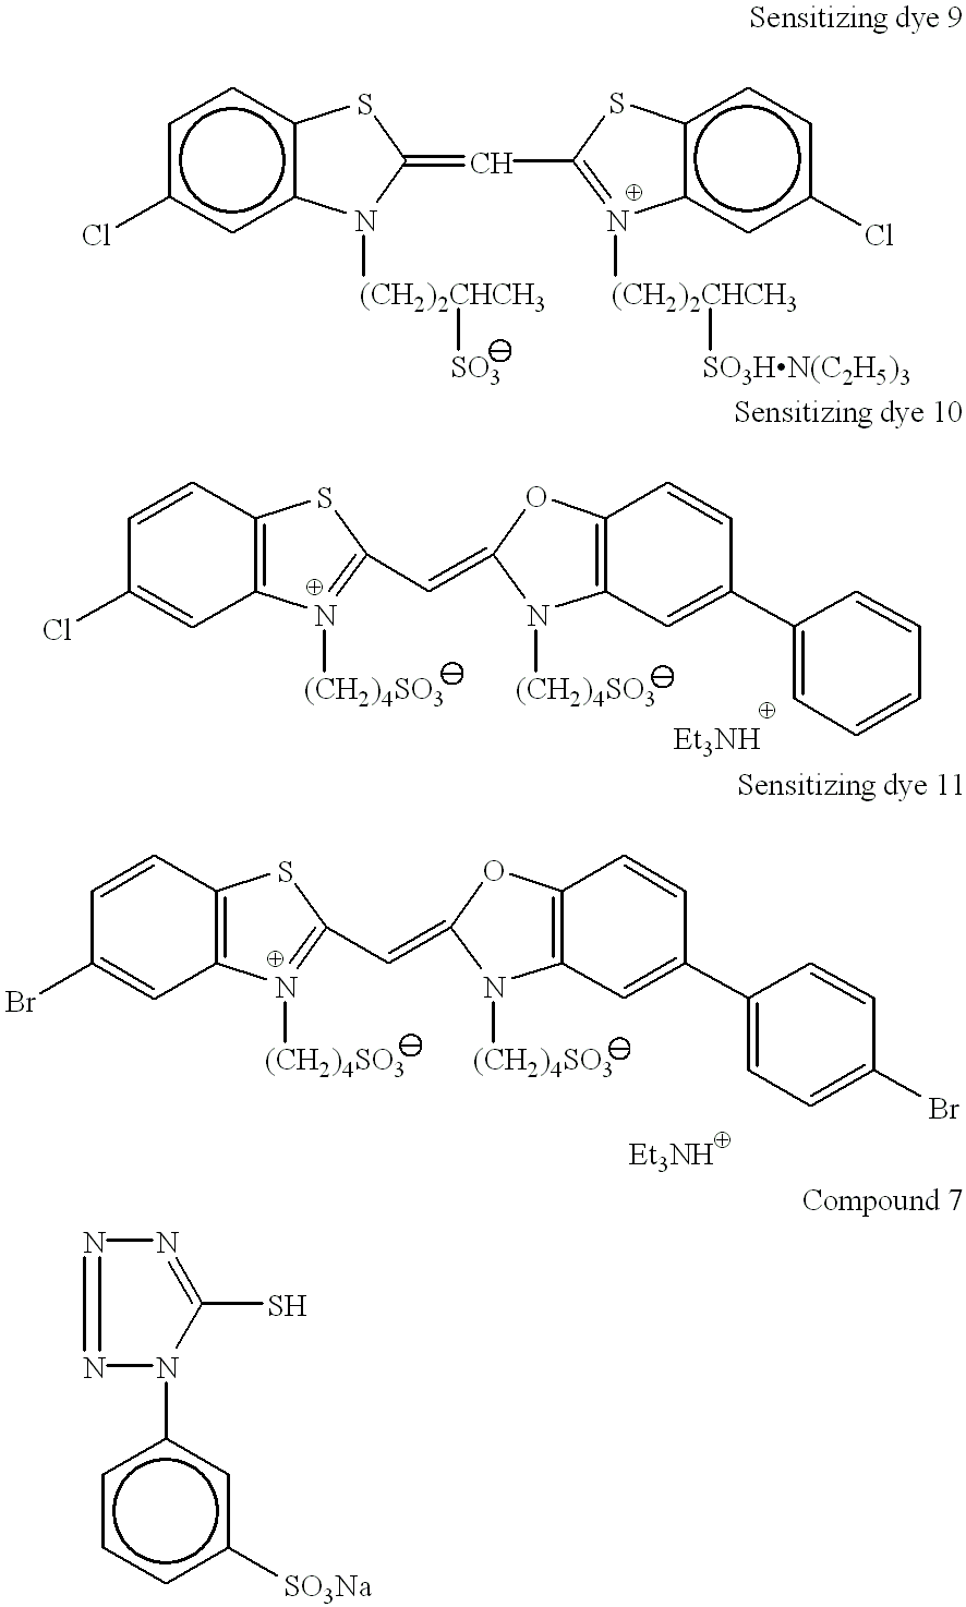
c1c(Cl)cc2c(c1)SC(=CC1=N([(CH2)2CHCH3][SO3HN(C2H5)3])c3c(ccc(Cl)c3)S1)N2[(CH2)2CHCH3][SO3].C1=CC(Cl)=CC2=C1SC(C=C1OC3=C(N1[(CH2)4SO3])C=C(C1=CC=CC=C1)C=C3)=N2[(CH2)4SO3].C1=CC(Br)=CC2=C1SC(C=C1OC3=C(N1[(CH2)4SO3])C=C(C1=CC=C(Br)C=C1)C=C3)=N2[(CH2)4SO3].c1ccc([SO3Na])cc1N1C(S)=NN=N1
